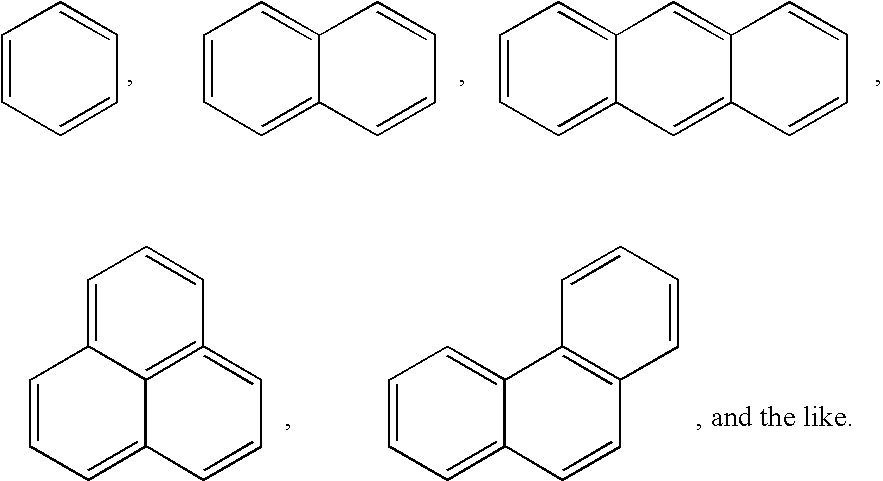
C1=CC=CC=C1.C1=CC=C2C(=C1)C=CC=C2.C1=CC=C2C(=C1)C=C1C(=C2)C=CC=C1.C1=CC=C2C3=C(=CC=C2)C=CC=C13.C1=CC=C2C(=C1)C1=C(C=C2)C=CC=C1
